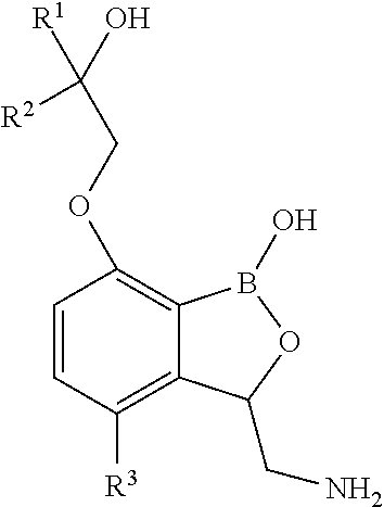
C1=CC([R3])=C2C(=C1OCC([R1])(O)[R2])B(O)OC2CN
